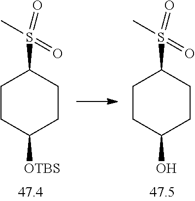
C1CC(O)CCC1S(=O)(=O)C.C1CC([OTBS])CCC1S(=O)(=O)C
